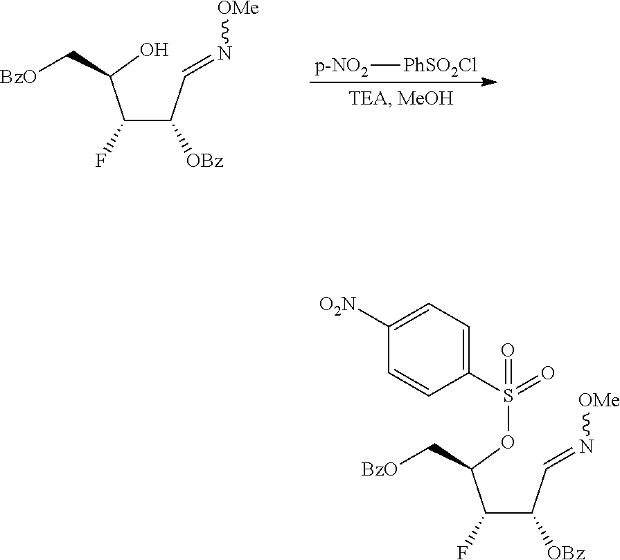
[p-NO2][PhSO2Cl].C(C(C=N[OMe])[OBz])(C(O)C[BzO])F.C(C(C=N[OMe])[OBz])(C(OS(=O)(C1=CC=C([O2N])C=C1)=O)C[BzO])F
